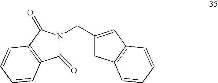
C1(=O)N(CC2=CC3=C(C2)C=CC=C3)C(=O)C2=C1C=CC=C2
